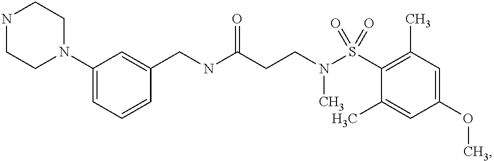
C(NC(CCN(S(C1=C(C)C=C(OC)C=C1C)(=O)=O)C)=O)C1=CC(N2CCNCC2)=CC=C1
